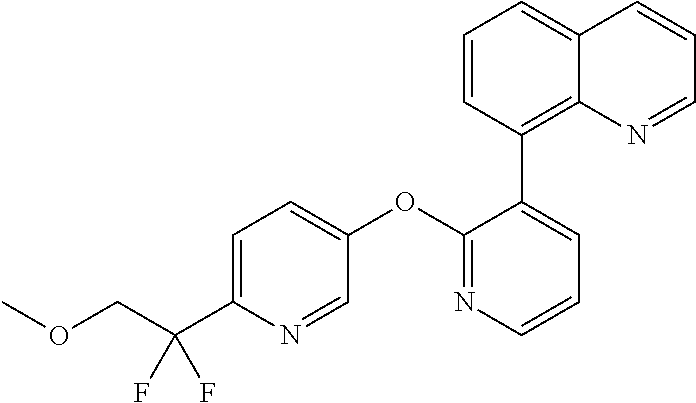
C1=C(C(COC)(F)F)N=CC(OC2=NC=CC=C2C2=C3C(=CC=C2)C=CC=N3)=C1
